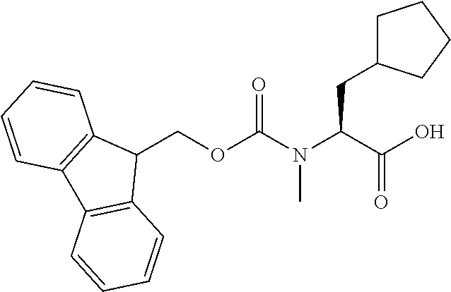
C1(COC(=O)N(C(C(O)=O)CC2CCCC2)C)C2=C(C3=C1C=CC=C3)C=CC=C2
